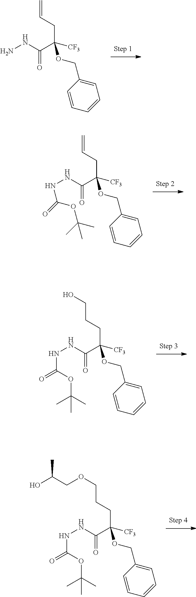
C(CC([CF3])(C(NN)=O)OCC1=CC=CC=C1)=C.C(CC([CF3])(C(NNC(=O)OC(C)(C)C)=O)OCC1=CC=CC=C1)=C.C(CC([CF3])(C(NNC(=O)OC(C)(C)C)=O)OCC1=CC=CC=C1)CO.C(CC([CF3])(C(NNC(=O)OC(C)(C)C)=O)OCC1=CC=CC=C1)COCC(O)C
